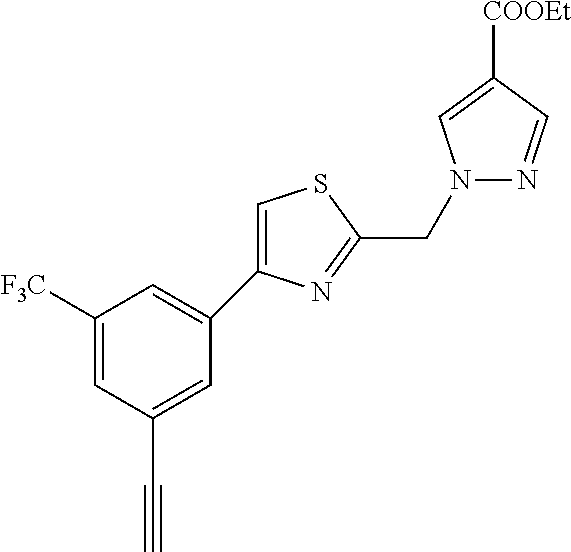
N1(CC2=NC(C3=CC([F3C])=CC(C#C)=C3)=CS2)N=CC([COOEt])=C1
